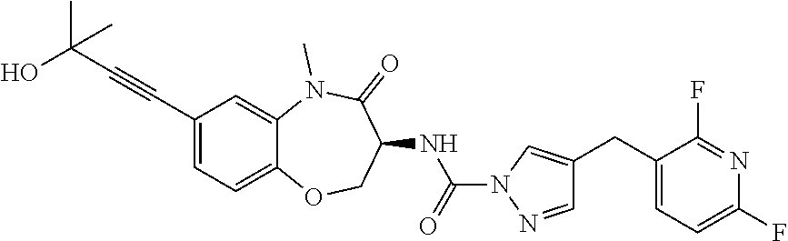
C(#CC1=CC=C2C(=C1)N(C)C(=O)C(NC(=O)N1N=CC(CC3=CC=C(F)N=C3F)=C1)CO2)C(C)(O)C
